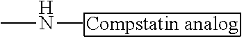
CN[Compstatin analog]
